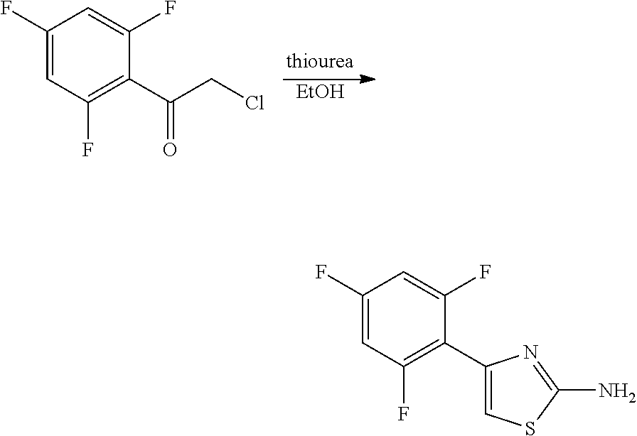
[EtOH].C1=C(F)C=C(F)C(C(CCl)=O)=C1F.C1=C(F)C=C(F)C(C2=CSC(N)=N2)=C1F
